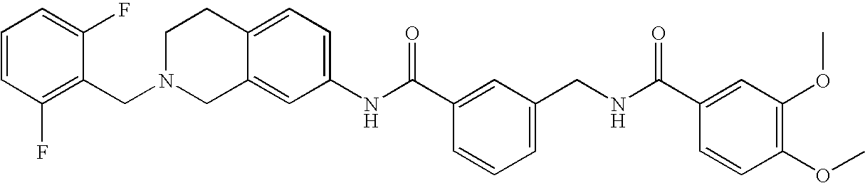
C1=CC(F)=C(CN2CC3=CC(NC(C4=CC(CNC(C5=CC(OC)=C(OC)C=C5)=O)=CC=C4)=O)=CC=C3CC2)C(F)=C1
